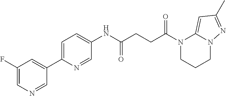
N1(C(CCC(NC2=CC=C(C3=CC(F)=CN=C3)N=C2)=O)=O)CCCN2C1=CC(C)=N2
